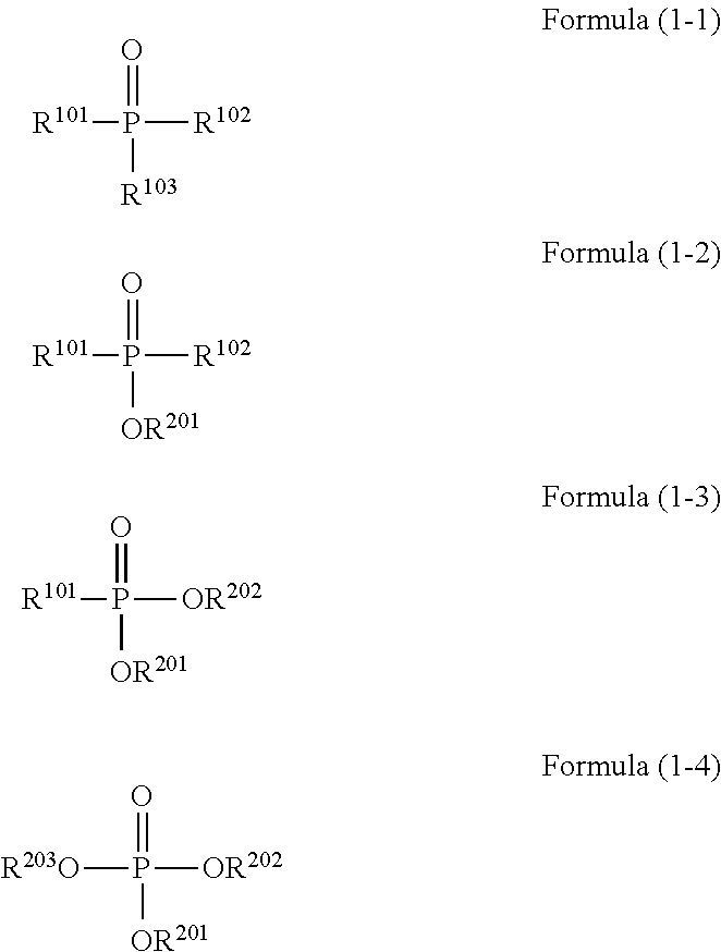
P([R101])([R102])(=O)[R103].P([R101])([R102])(=O)[OR201].P([R101])([OR202])(=O)[OR201].P([R203O])([OR202])(=O)[OR201]
